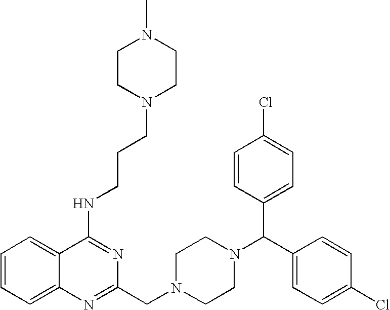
C1(NCCCN2CCN(C)CC2)=NC(CN2CCN(C(C3=CC=C(Cl)C=C3)C3=CC=C(Cl)C=C3)CC2)=NC2=CC=CC=C12
